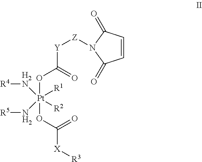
[Pt](OC([Y][Z]N1C(=O)C=CC1=O)=O)(OC([X][R3])=O)([R1])([R2])([H2N][R4])N[R5]
